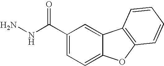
C1(C(NN)=O)=CC=C2C(=C1)C1=C(O2)C=CC=C1
